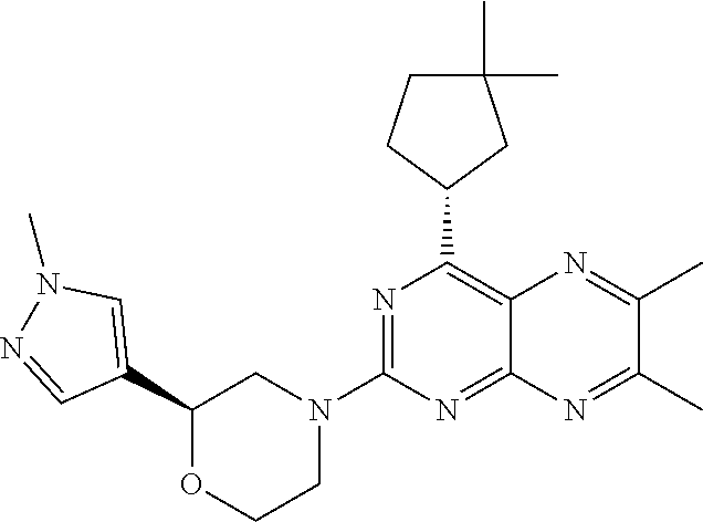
C1(C2=CN(C)N=C2)OCCN(C2=NC(C3CC(C)(C)CC3)=C3C(=N2)N=C(C)C(C)=N3)C1
